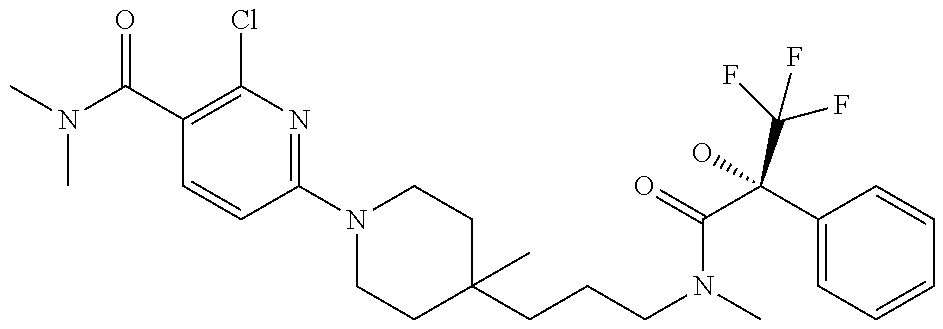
CN(C(C1=C(Cl)N=C(N2CCC(CCCN(C)C(=O)C(C3=CC=CC=C3)(O)C(F)(F)F)(C)CC2)C=C1)=O)C
